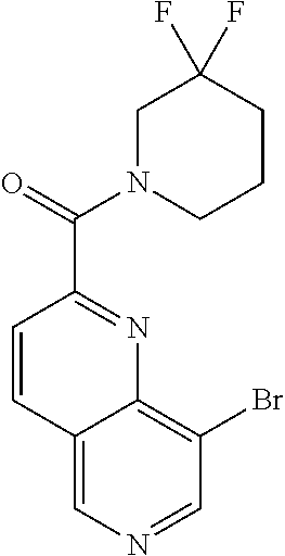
C(=O)(C1=NC2=C(Br)C=NC=C2C=C1)N1CC(F)(F)CCC1
